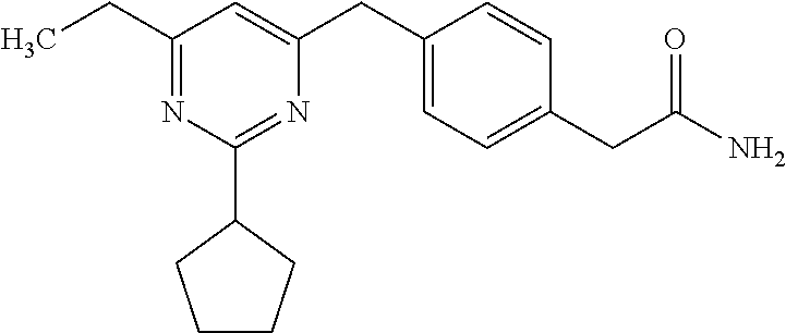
C1(CC)=NC(C2CCCC2)=NC(CC2=CC=C(CC(N)=O)C=C2)=C1
